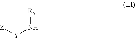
[Z][Y]N[R5]
